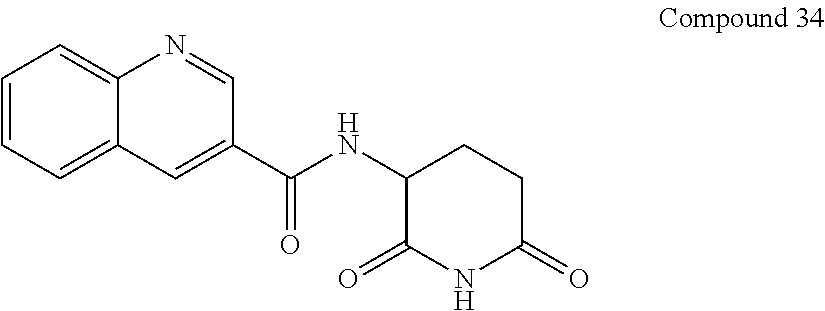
C1(NC(C2=CC3=CC=CC=C3N=C2)=O)C(=O)NC(=O)CC1
